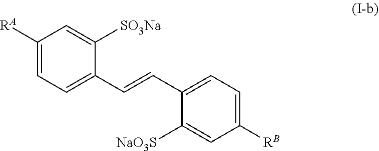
C1(C=CC2=CC=C([RA])C=C2[SO3Na])=CC=C([RB])C=C1[NaO3S]
